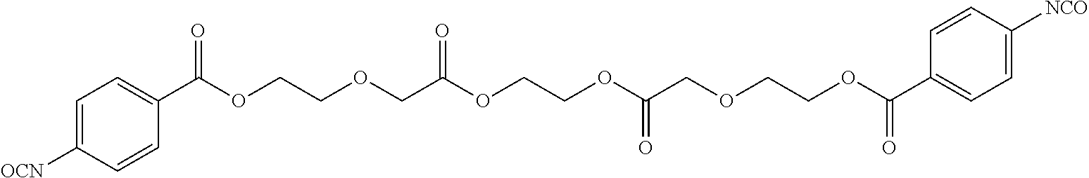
C1=C([OCN])C=CC(C(OCCOCC(OCCOC(COCCOC(C2=CC=C([NCO])C=C2)=O)=O)=O)=O)=C1
